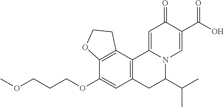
C12=C(C=C(OCCCOC)C3=C1CCO3)CC(C(C)C)N1C2=CC(=O)C(C(O)=O)=C1
